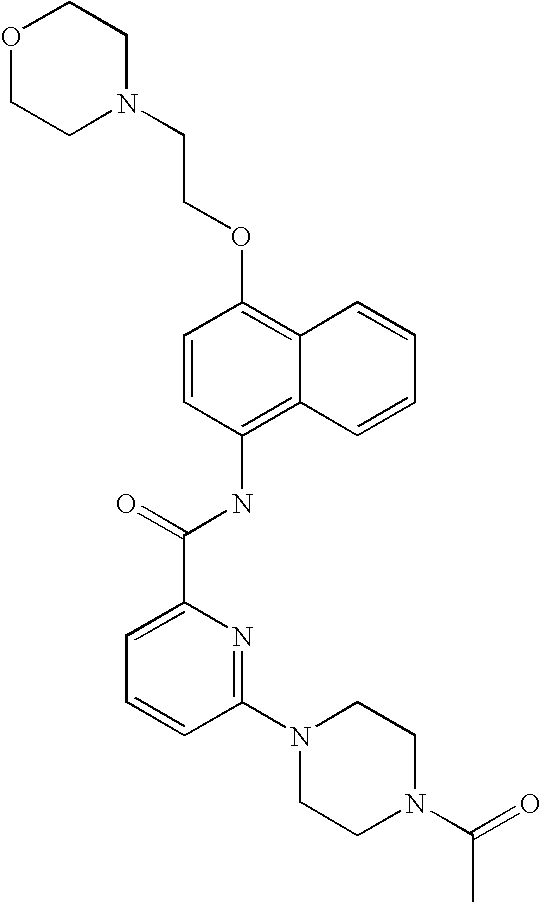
O1CCN(CCOC2=C3C(=C(NC(C4=CC=CC(N5CCN(C(=O)C)CC5)=N4)=O)C=C2)C=CC=C3)CC1
